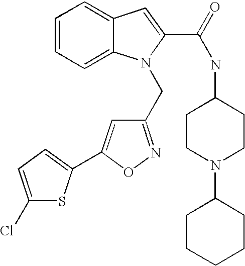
C1=C2C(=CC=C1)N(CC1=NOC(C3=CC=C(Cl)S3)=C1)C(C(NC1CCN(C3CCCCC3)CC1)=O)=C2
